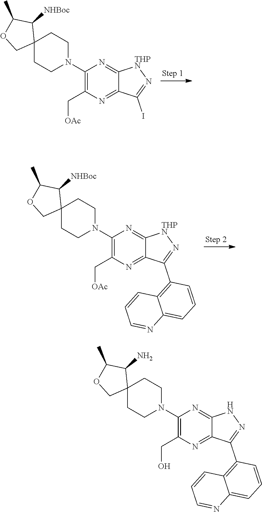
C1(N2CCC3(CC2)C([NHBoc])C(C)OC3)=C(C[OAc])N=C2C(=N1)[THPN]N=C2I.C1(N2CCC3(CC2)C([NHBoc])C(C)OC3)=C(C[OAc])N=C2C(=N1)[THPN]N=C2C1=C2C(=CC=C1)N=CC=C2.C1(N2CCC3(CC2)C(N)C(C)OC3)=C(CO)N=C2C(=N1)NN=C2C1=C2C(=CC=C1)N=CC=C2
